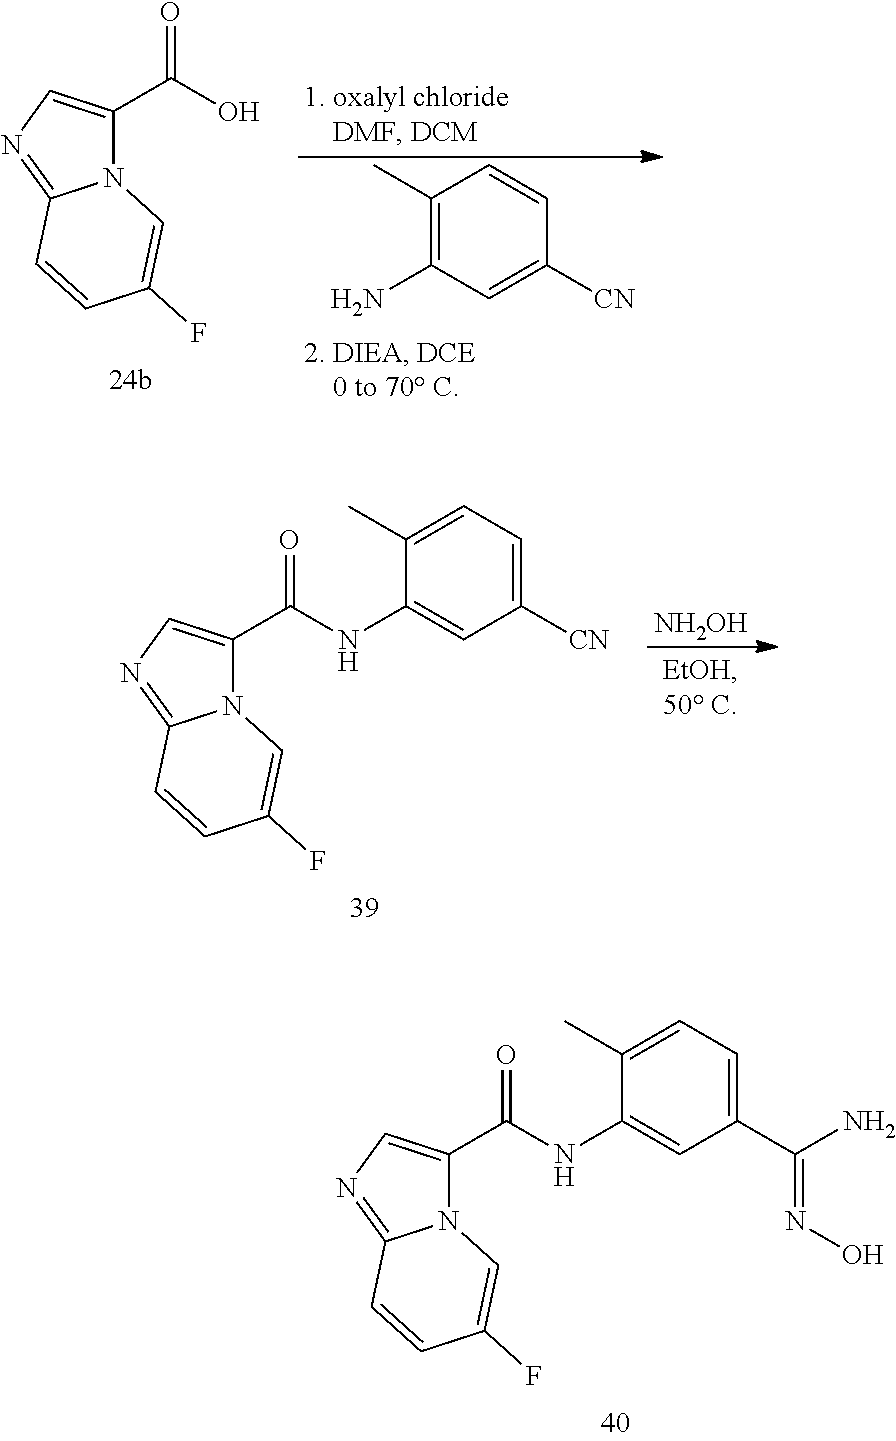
N12C(C(NC3=CC([CN])=CC=C3C)=O)=CN=C1C=CC(F)=C2.[NH2OH].N12C(C(NC3=CC(C(N)=NO)=CC=C3C)=O)=CN=C1C=CC(F)=C2.N12C(C(O)=O)=CN=C1C=CC(F)=C2.C1=C([CN])C=CC(C)=C1N
